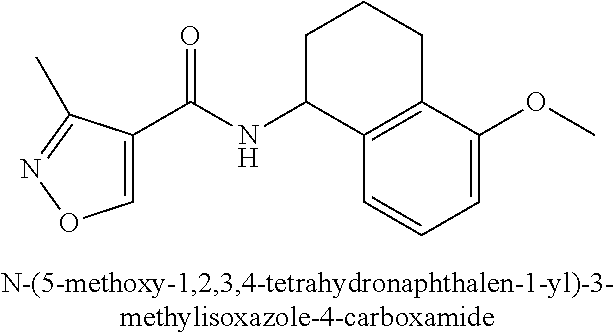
C12=C(C=CC=C1OC)C(NC(C1=CON=C1C)=O)CCC2
